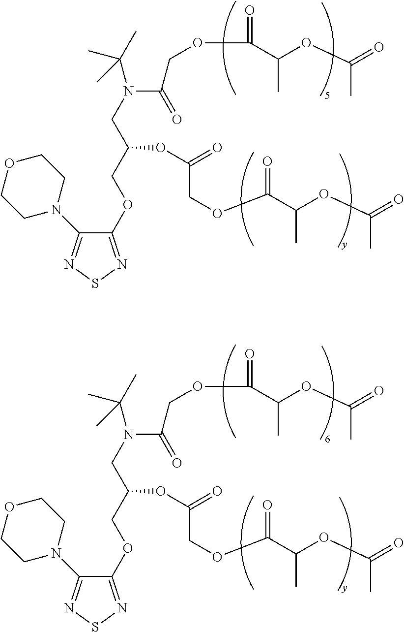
C1(OCC(CN(C(C)(C)C)C(=O)COC(=O)C(OC(=O)C)C)OC(=O)COC(C(OC(=O)C)C)=O)=NSN=C1N1CCOCC1.C1(OCC(CN(C(C)(C)C)C(=O)COC(=O)C(OC(=O)C)C)OC(=O)COC(C(OC(=O)C)C)=O)=NSN=C1N1CCOCC1
